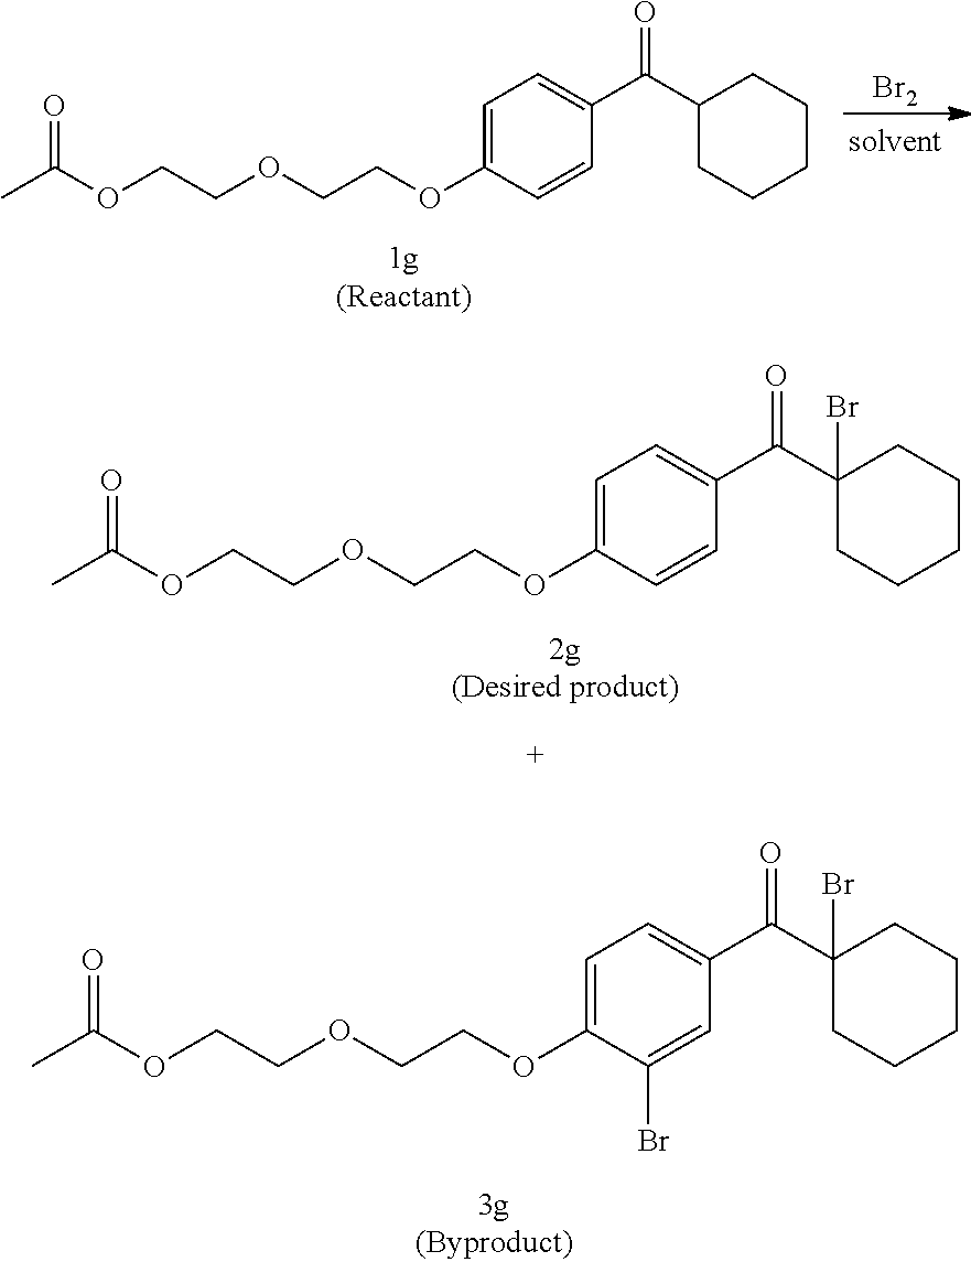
[Br2].C(OCCOC1=CC=C(C(C2CCCCC2)=O)C=C1)COC(C)=O.C(OCCOC1=CC=C(C(C2(Br)CCCCC2)=O)C=C1)COC(C)=O.C(OCCOC1=CC=C(C(C2(Br)CCCCC2)=O)C=C1Br)COC(C)=O
